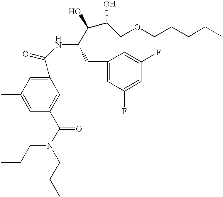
C1(C(NC(C(O)C(COCCCCC)O)CC2=CC(F)=CC(F)=C2)=O)=CC(C)=CC(C(N(CCC)CCC)=O)=C1
